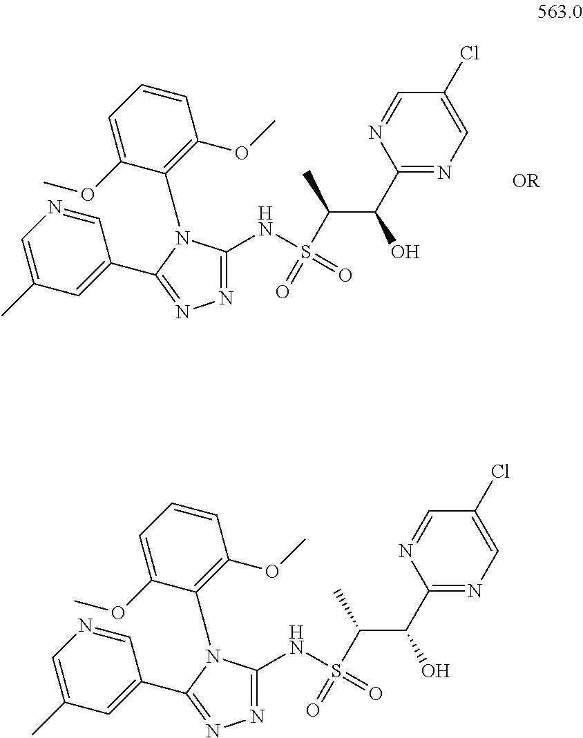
C1=C(OC)C(N2C(C3=CC(C)=CN=C3)=NN=C2NS(C(C(C2=NC=C(Cl)C=N2)O)C)(=O)=O)=C(OC)C=C1.C1=C(OC)C(N2C(C3=CC(C)=CN=C3)=NN=C2NS(C(C(C2=NC=C(Cl)C=N2)O)C)(=O)=O)=C(OC)C=C1
